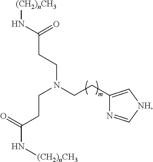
C1(CCN(CCC(N[(CH2)nCH3])=O)CCC(N[(CH2)nCH3])=O)=C[NH]C=N1
